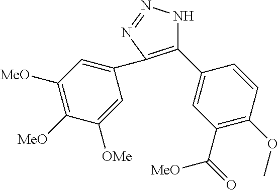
C1(C2=CC(C(=O)[MeO])=C(OC)C=C2)=C(C2=CC([MeO])=C([MeO])C([OMe])=C2)N=NN1
